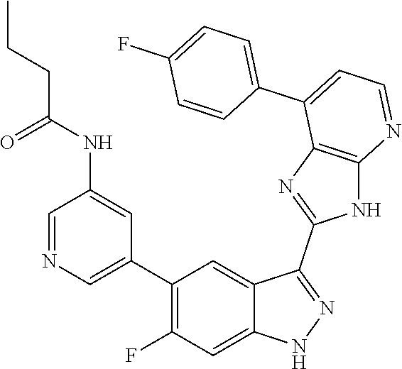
C1=NC=C(C2=C(F)C=C3C(=C2)C(C2=NC4=C(N2)N=CC=C4C2=CC=C(F)C=C2)=NN3)C=C1NC(CCC)=O
